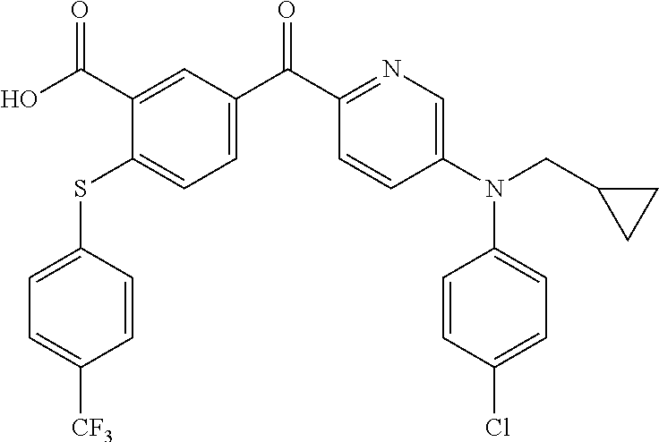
C1=C(SC2=CC=C(C(C3=NC=C(N(C4=CC=C(Cl)C=C4)CC4CC4)C=C3)=O)C=C2C(O)=O)C=CC([CF3])=C1
